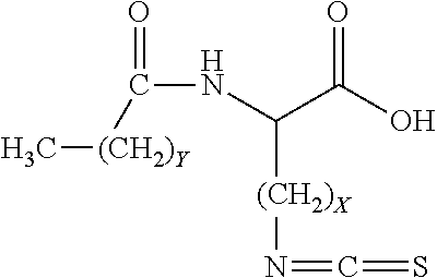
C(C(O)=O)(NC(=O)[(CH2)Y]C)[(CH2)X]N=C=S
